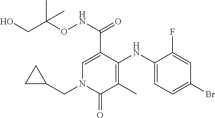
OCC(ONC(=O)C1=CN(CC2CC2)C(=O)C(C)=C1NC1=CC=C(Br)C=C1F)(C)C
